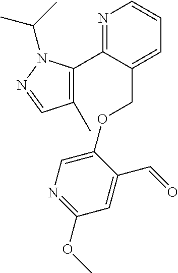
N1=C(C2=C(C)C=NN2C(C)C)C(COC2=CN=C(OC)C=C2C=O)=CC=C1
